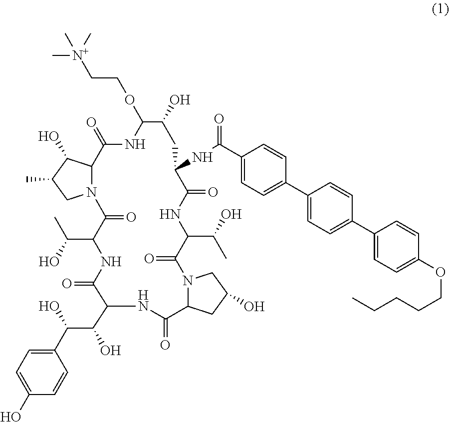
N12C(C(O)C(C)C1)C(=O)NC(OCC[N+](C)(C)C)C(O)CC(NC(C1=CC=C(C3=CC=C(C4=CC=C(OCCCCC)C=C4)C=C3)C=C1)=O)C(=O)NC(C(O)C)C(=O)N1C(CC(O)C1)C(=O)NC(C(C(C1=CC=C(O)C=C1)O)O)C(=O)NC(C(C)O)C2=O
